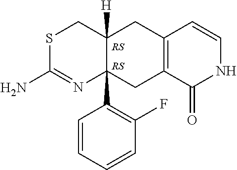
S1C(N)=NC2(C3=C(F)C=CC=C3)C([H])(C1)CC1=C(C2)C(=O)NC=C1
